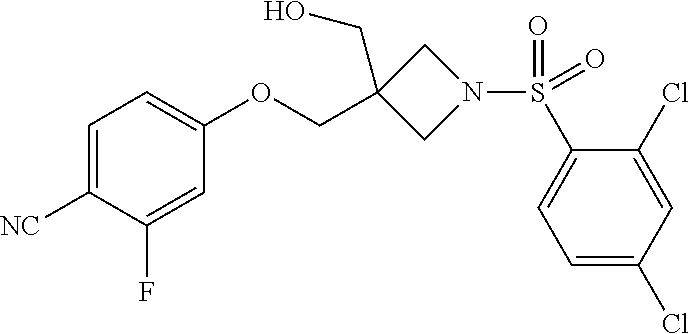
C1=C([NC])C(F)=CC(OCC2(CO)CN(S(C3=CC=C(Cl)C=C3Cl)(=O)=O)C2)=C1
